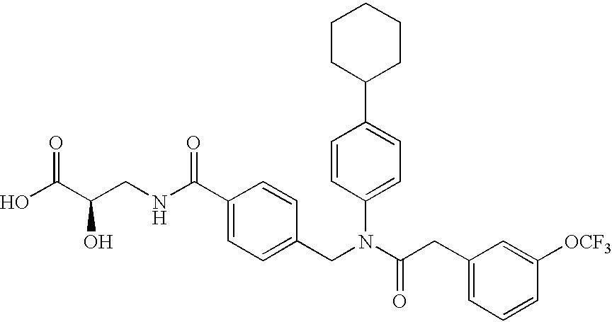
C1CC(C2=CC=C(N(CC3=CC=C(C(NCC(C(O)=O)O)=O)C=C3)C(CC3=CC=CC([OCF3])=C3)=O)C=C2)CCC1
